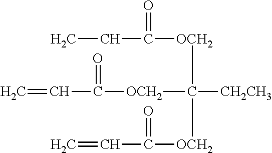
[OCH2](C([CH2CH3])([OCH2]C(=O)C=C)[OCH2]C(=O)C=C)C(=O)CC
